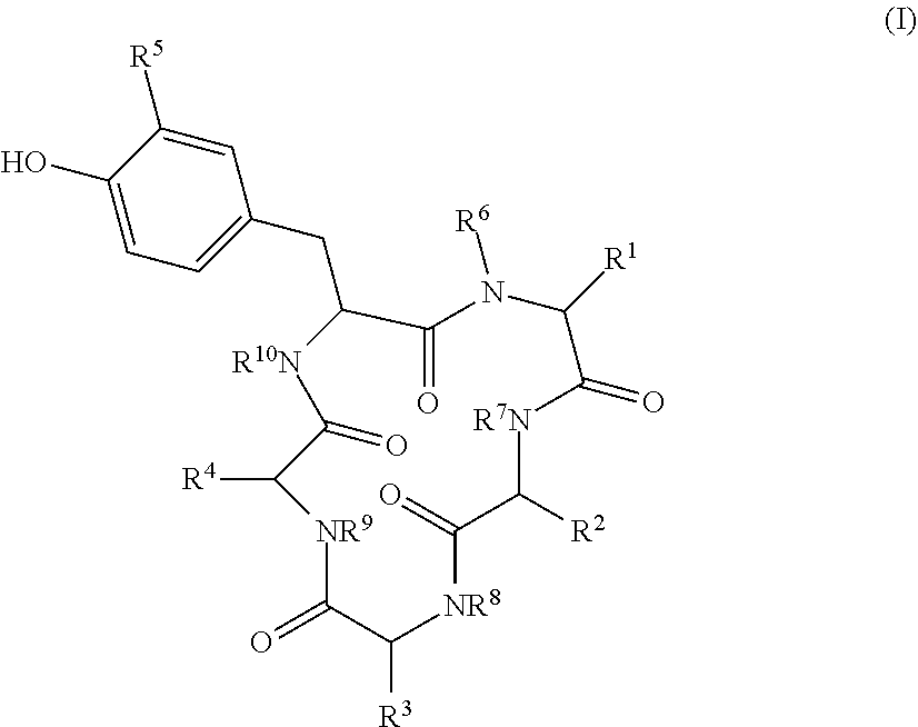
O=C1C([R3])[NR8]C(=O)C([R2])[R7N]C(=O)C([R1])N([R6])C(=O)C(CC2=CC=C(O)C([R5])=C2)[R10N]C(=O)C([R4])[NR9]1
